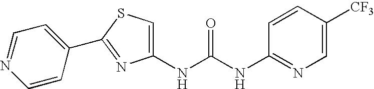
C1(NC(NC2=NC=C([CF3])C=C2)=O)=CSC(C2=CC=NC=C2)=N1
